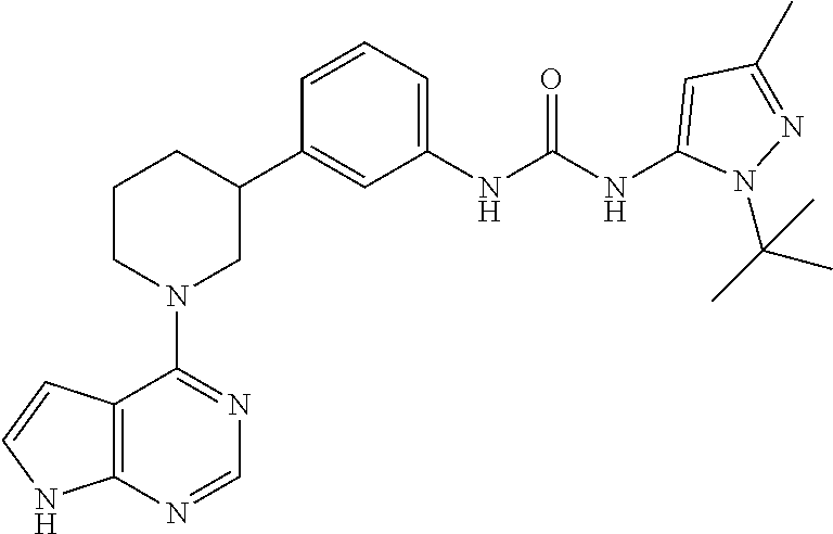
C12=C(N=CN=C1N1CC(C3=CC(NC(NC4=CC(C)=NN4C(C)(C)C)=O)=CC=C3)CCC1)NC=C2
